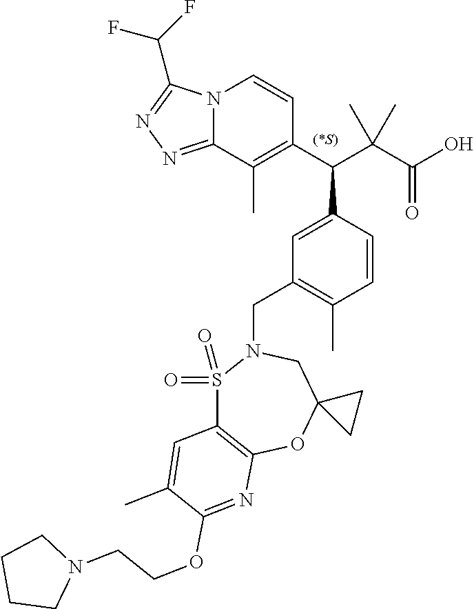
C12(CN(CC3=C(C)C=CC(C(C4=C(C)C5=NN=C(C(F)F)N5C=C4)C(C(O)=O)(C)C)=C3)S(=O)(=O)C3=C(O1)N=C(OCCN1CCCC1)C(C)=C3)CC2
